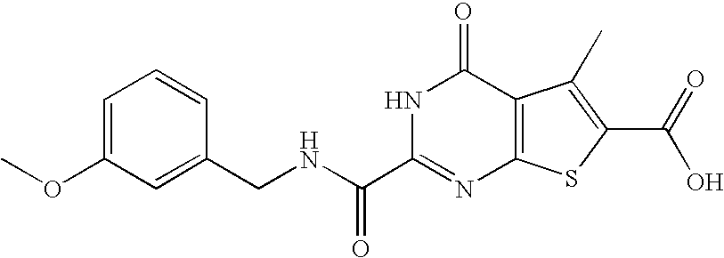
C1(CNC(C2=NC3=C(C(=O)N2)C(C)=C(C(O)=O)S3)=O)=CC(OC)=CC=C1
